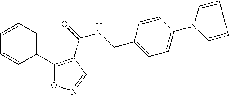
C1=CC=C(C2=C(C(=O)NCC3=CC=C(N4C=CC=C4)C=C3)C=NO2)C=C1
